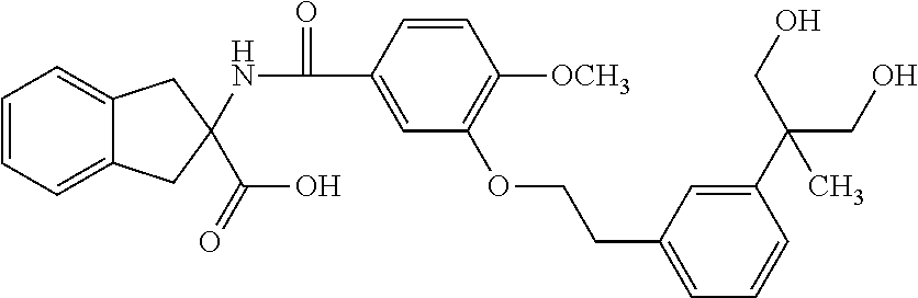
C1=CC=C2C(=C1)CC(NC(C1=CC(OCCC3=CC=CC(C(CO)(CO)C)=C3)=C([OCH3])C=C1)=O)(C(O)=O)C2
